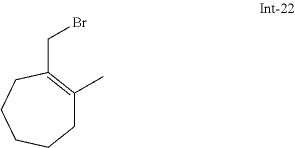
C1C(C)=C(CBr)CCCC1
